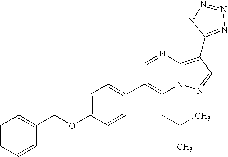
C1(CC(C)C)=C(C2=CC=C(OCC3=CC=CC=C3)C=C2)C=NC2=C(C3=NN=NN3)C=NN12
